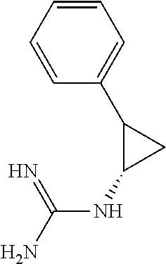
C(NC1CC1C1=CC=CC=C1)(N)=N
